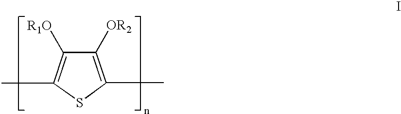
C1(C)=C([OR2])C([R1O])=C(C)S1
